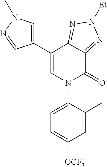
C1(C2=CN(C)N=C2)=CN(C2=CC=C([OCF3])C=C2C)C(=O)C2=NN([Et])N=C12
